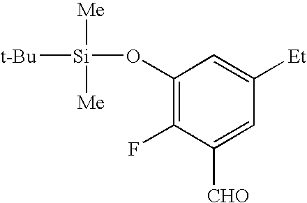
C1(O[Si]([Me])([Me])[t-Bu])=C(F)C([CHO])=CC([Et])=C1
